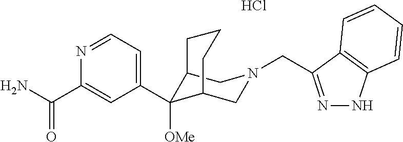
Cl.C1(C(N)=O)=CC(C2([OMe])C3CN(CC4=NNC5=C4C=CC=C5)CC2CCC3)=CC=N1
